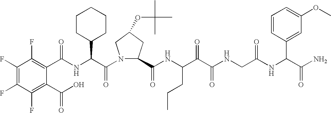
C(NC(C(N1C(C(NC(C(C(NCC(NC(C(N)=O)C2=CC(OC)=CC=C2)=O)=O)=O)CCC)=O)CC(OC(C)(C)C)C1)=O)C1CCCCC1)(=O)C1=C(F)C(F)=C(F)C(F)=C1C(O)=O
